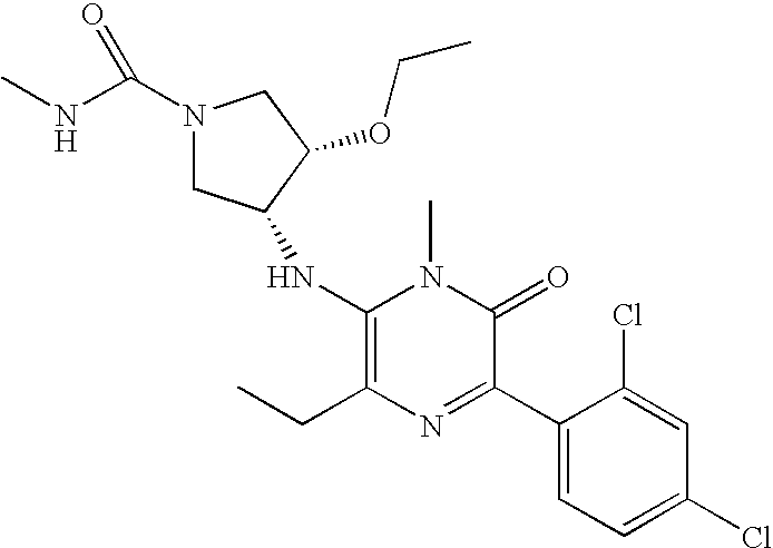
C1(NC2CN(C(NC)=O)CC2OCC)=C(CC)N=C(C2=CC=C(Cl)C=C2Cl)C(=O)N1C
